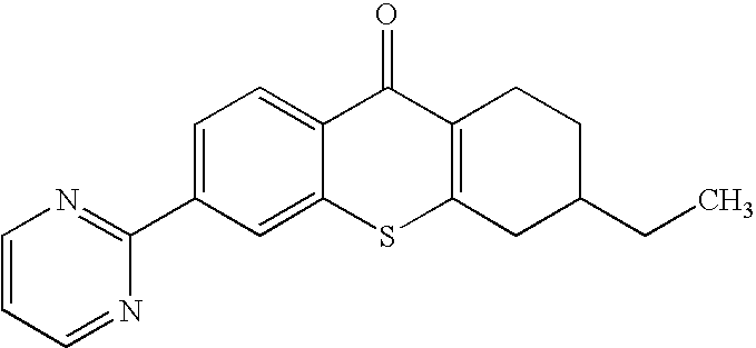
C1=C(C2=NC=CC=N2)C=C2C(=C1)C(=O)C1=C(S2)CC(CC)CC1
